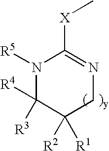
N1([R5])C([R3])([R4])C([R2])([R1])CN=C1[X]C
